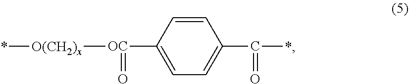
*[O(CH2)x][OC](=O)C1=CC=C(C(=O)*)C=C1
